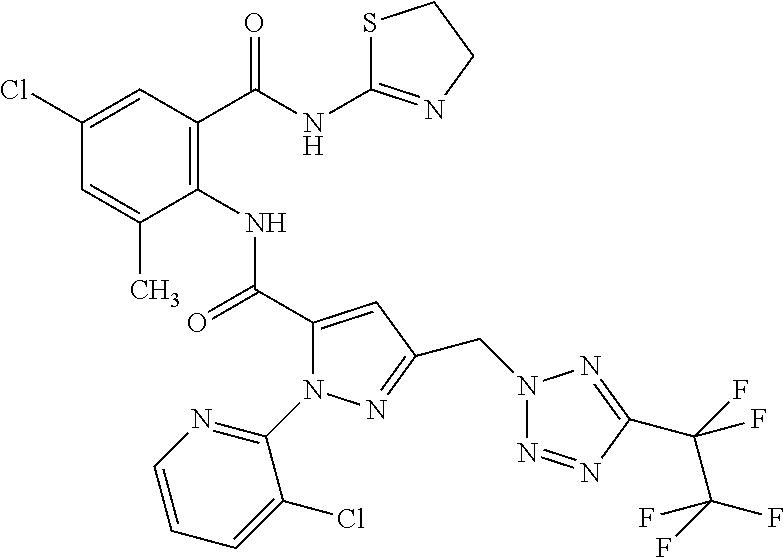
C1(Cl)=CC(C(=O)NC2=NCCS2)=C(NC(=O)C2=CC(CN3N=NC(C(C(F)(F)F)(F)F)=N3)=NN2C2=NC=CC=C2Cl)C(C)=C1
